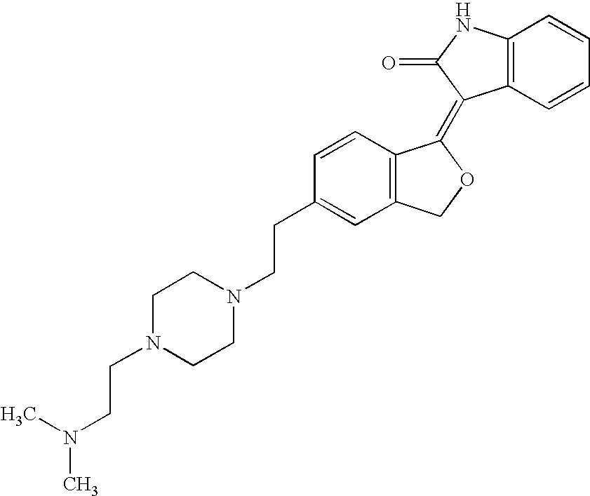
C12=C(C=CC=C1)C(=C1C3=C(CO1)C=C(CCN1CCN(CCN(C)C)CC1)C=C3)C(=O)N2
